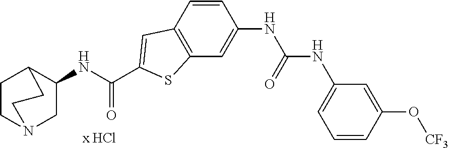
C1=CC2=C(C=C1NC(NC1=CC=CC(O[CF3])=C1)=O)SC(C(NC1C3CCN(C1)CC3)=O)=C2
